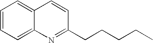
C1=CC=C2C(=C1)C=CC(CCCCC)=N2
